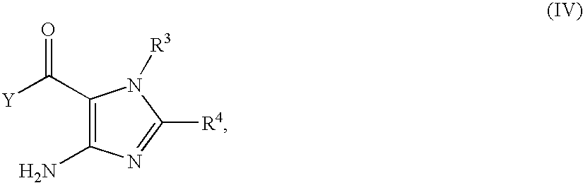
[Y]C(C1=C(N)N=C([R4])N1[R3])=O
